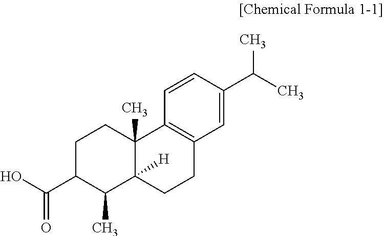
C1C(C(O)=O)C(C)C2([H])C(C)(C1)C1=C(CC2)C=C(C(C)C)C=C1
